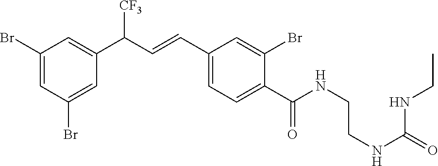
C1(Br)=CC(Br)=CC(C(C=CC2=CC=C(C(NCCNC(=O)NCC)=O)C(Br)=C2)[CF3])=C1
